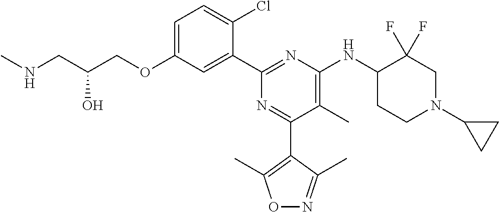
C1=C(OCC(CNC)O)C=C(C2=NC(NC3CCN(C4CC4)CC3(F)F)=C(C)C(C3=C(C)ON=C3C)=N2)C(Cl)=C1
